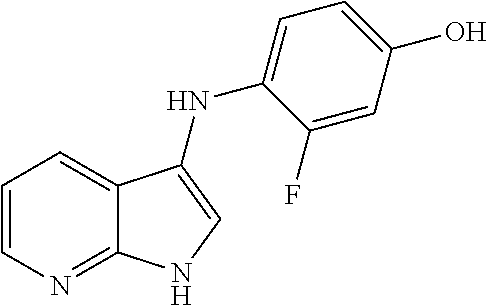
C1=CN=C2C(=C1)C(NC1=CC=C(O)C=C1F)=CN2
